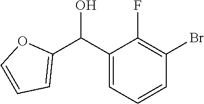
C1(C(C2=CC=CO2)O)=CC=CC(Br)=C1F
